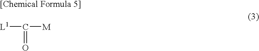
[L1]C([M])=O
